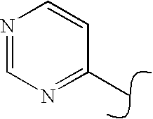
N1=CN=C(C)C=C1
